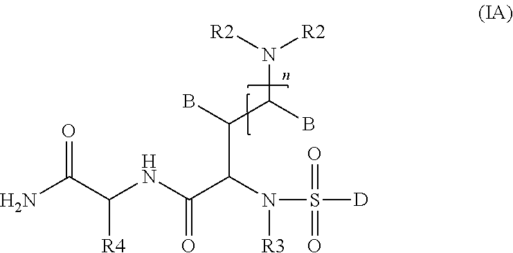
S(N(C(C(NC(C(=O)N)[R4])=O)C(B)C(B)N([R2])[R2])[R3])(=O)(=O)[D]
